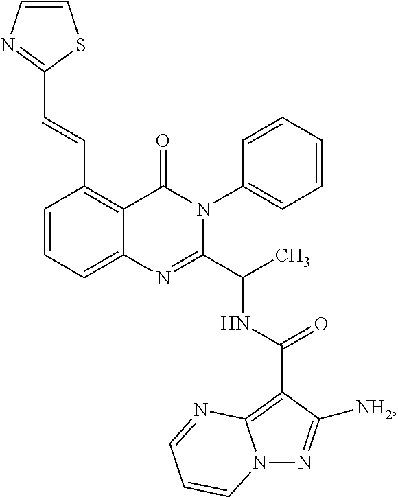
C1(C=CC2=NC=CS2)=C2C(=CC=C1)N=C(C(C)NC(C1=C3N(N=C1[NH2])C=CC=N3)=O)N(C1=CC=CC=C1)C2=O
